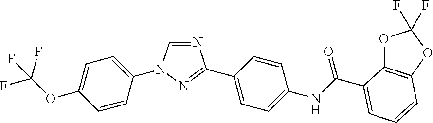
N1=CN(C2=CC=C(OC(F)(F)F)C=C2)N=C1C1=CC=C(NC(=O)C2=CC=CC3=C2OC(F)(F)O3)C=C1
